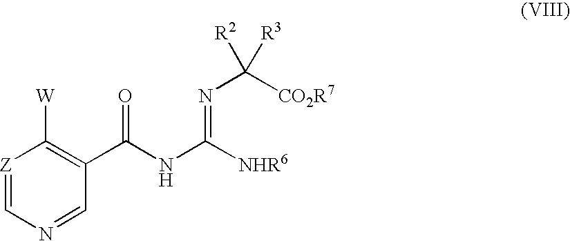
[Z]1=CN=CC(C(NC([NHR6])=NC([R2])([CO2R7])[R3])=O)=C1[W]
